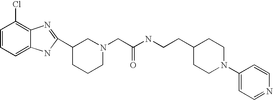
N(C(CN1CCCC(C2=NC3=C(Cl)C=CC=C3N2)C1)=O)CCC1CCN(C2=CC=NC=C2)CC1
